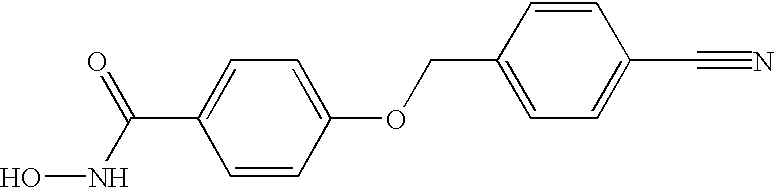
C(C1=CC=C(OCC2=CC=C(C#N)C=C2)C=C1)(NO)=O
